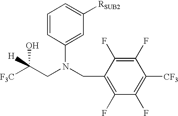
C1=CC(N(CC2=C(F)C(F)=C([CF3])C(F)=C2F)CC([F3C])(O)[H])=CC([RSUB2])=C1
